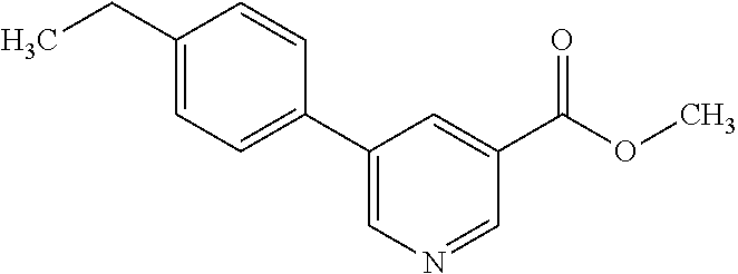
C1(CC)=CC=C(C2=CN=CC(C(OC)=O)=C2)C=C1
